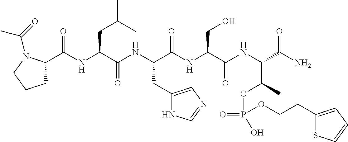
C1C(C(NC(C(NC(C(NC(C(NC(C(N)=O)C(C)OP(=O)(O)OCCC2=CC=CS2)=O)CO)=O)CC2=CN=CN2)=O)CC(C)C)=O)N(C(=O)C)CC1
